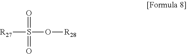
[R27]S(O[R28])(=O)=O
